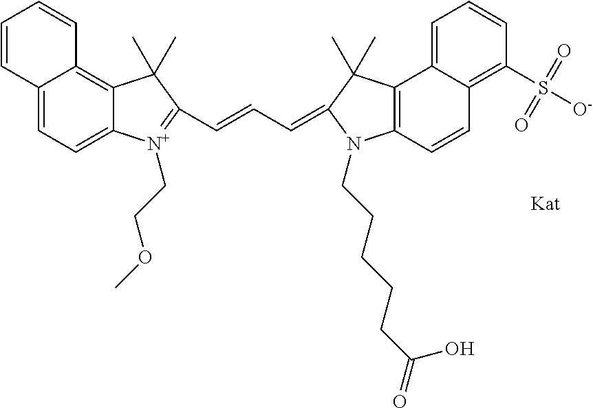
C12=CC=C3C(=C1C=CC=C2)C(C)(C)C(C=CC=C1C(C)(C)C2=C(C=CC4=C(S([O-])(=O)=O)C=CC=C42)N1CCCCCC(=O)O)=[N+]3CCOC
